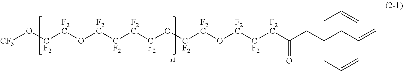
[CF3]O[CF2][F2C]O[F2C][CF2][F2C][CF2]O[CF2][F2C]O[F2C][CF2][F2C]C(=O)CC(CC=C)(CC=C)CC=C
